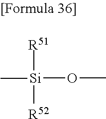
[R51][Si](OC)(C)[R52]
